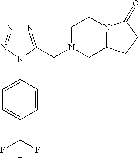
C1=C(N2C(CN3CC4N(CC3)C(=O)CC4)=NN=N2)C=CC(C(F)(F)F)=C1
